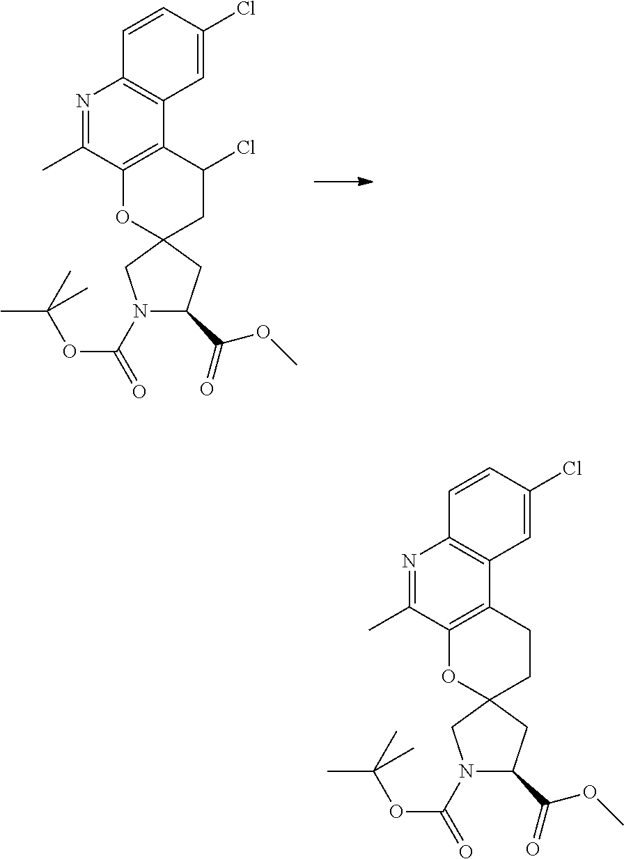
N1=C(C)C2=C(C3=C1C=CC(Cl)=C3)C(Cl)CC1(O2)CN(C(OC(C)(C)C)=O)C(C(OC)=O)C1.N1=C(C)C2=C(C3=C1C=CC(Cl)=C3)CCC1(O2)CN(C(OC(C)(C)C)=O)C(C(OC)=O)C1
